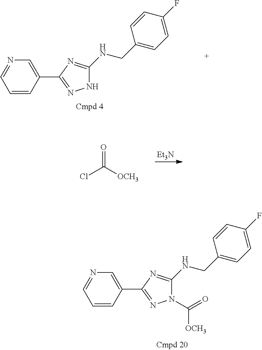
C1=CC(C2=NNC(NCC3=CC=C(F)C=C3)=N2)=CN=C1.[Et3N].O=C(Cl)[OCH3].C1=CC(C2=NN(C(=O)[OCH3])C(NCC3=CC=C(F)C=C3)=N2)=CN=C1
